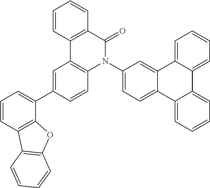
C1=CC2=C(C=C1)C(=O)N(C1=CC=C3C(=C1)C1=CC=CC=C1C1=CC=CC=C31)C1=C2C=C(C2=CC=CC3=C2OC2=C3C=CC=C2)C=C1
